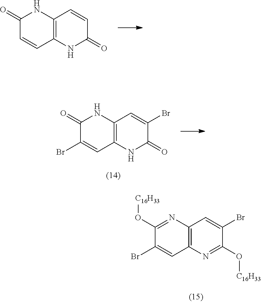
C12=C(NC(=O)C=C1)C=CC(=O)N2.C12=C(NC(=O)C(Br)=C1)C=C(Br)C(=O)N2.C12=C(N=C(O[C16H33])C(Br)=C1)C=C(Br)C(O[C16H33])=N2
